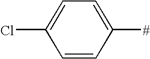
C1(Cl)=CC=C([#])C=C1
